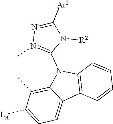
C1=C([LA])C(C)=C2C(=C1)C1=C(N2C2=N(C)N=C([Ar2])N2[R2])C=CC=C1
